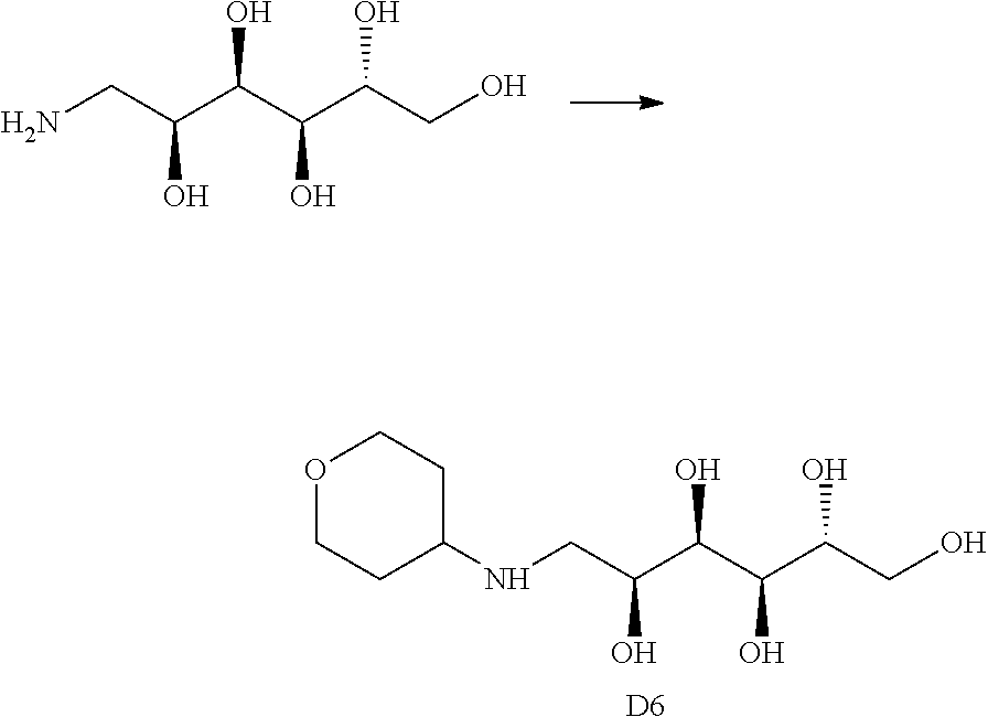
OCC(C(C(C(CN)O)O)O)O.[D6].OCC(C(C(C(CNC1CCOCC1)O)O)O)O
